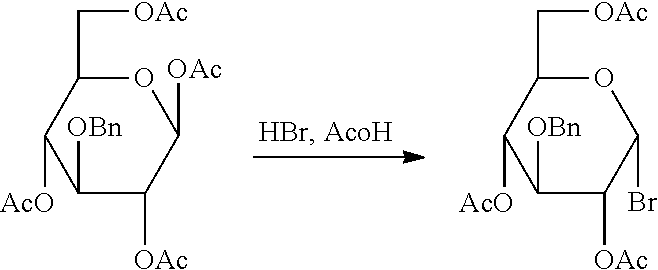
C1([OBn])C([OAc])C([OAc])OC(C[OAc])C1[AcO].C1([OBn])C([OAc])C(Br)OC(C[OAc])C1[AcO]
